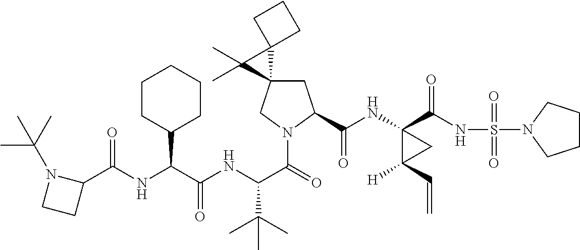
C(C(NC(C(=O)N1CC2(CC1C(=O)NC1(C(=O)NS(=O)(=O)N3CCCC3)C([H])(C=C)C1)C1(C2(C)C)CCC1)C(C)(C)C)=O)(C1CCCCC1)NC(=O)C1N(C(C)(C)C)CC1
